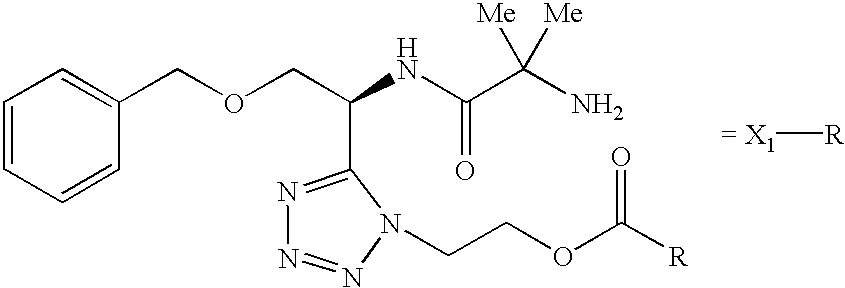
C1=CC=CC(COCC(NC(C([Me])([Me])N)=O)C2=NN=NN2CCOC([R])=O)=C1.[= X1][R]
